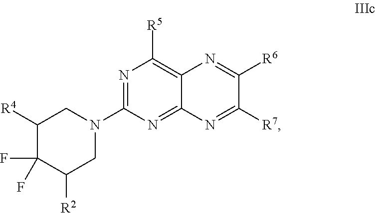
N1=C(N2CC([R4])C(F)(F)C([R2])C2)N=C2C(=C1[R5])N=C([R6])C([R7])=N2
